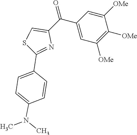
C1=CC(C2=NC(C(=O)C3=CC([OMe])=C([OMe])C([OMe])=C3)=CS2)=CC=C1N(C)C
